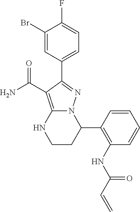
FC1=CC=C(C2=NN3C(=C2C(=O)N)NCCC3C2=C(NC(C=C)=O)C=CC=C2)C=C1Br
